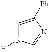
C1=C([Ph])N=CN1[H]
